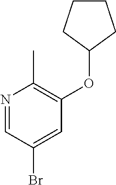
N1=CC(Br)=CC(OC2CCCC2)=C1C
